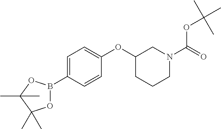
C1=C(B2OC(C)(C)C(C)(C)O2)C=CC(OC2CCCN(C(=O)OC(C)(C)C)C2)=C1
